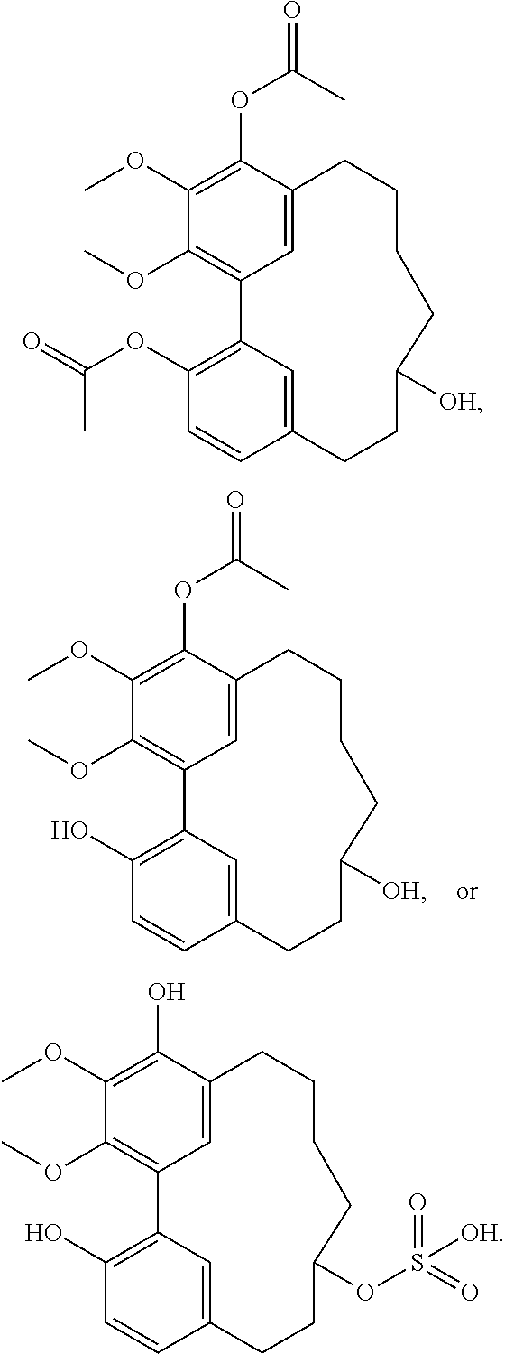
C1(OC)=C(OC(=O)C)C2=CC(=C1OC)C1=C(O)C=CC(=C1)CCC([OH])CCCC2.C1(OC)=C(OC(=O)C)C2=CC(=C1OC)C1=C(OC(=O)C)C=CC(=C1)CCC([OH])CCCC2.C1(OC)=C(O)C2=CC(=C1OC)C1=C(O)C=CC(=C1)CCC(OS(=O)(=O)[OH])CCCC2
